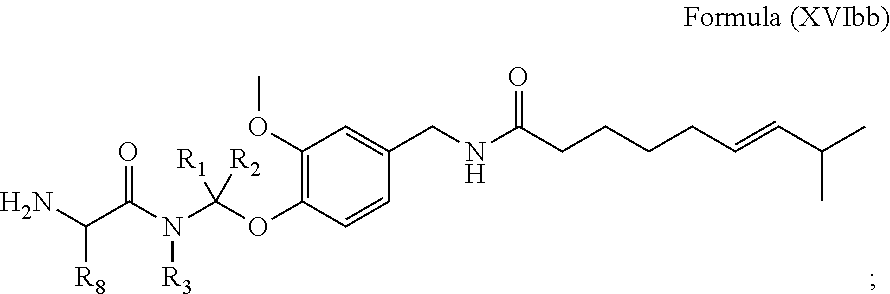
O(C1=C(OC)C=C(CNC(CCCCC=CC(C)C)=O)C=C1)C(N(C(=O)C([R8])N)[R3])([R1])[R2]
